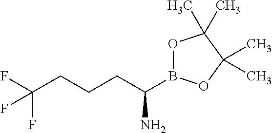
O1B(C(CCCC(F)(F)F)N)OC(C)(C)C1(C)C
